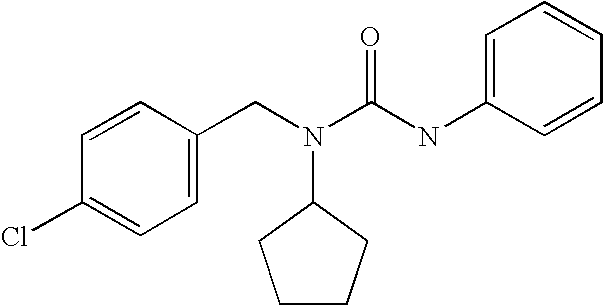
C1=C(CN(C(NC2=CC=CC=C2)=O)C2CCCC2)C=CC(Cl)=C1
